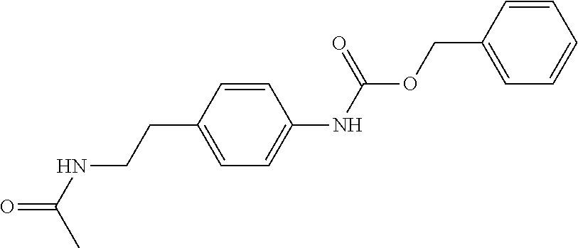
C1=CC(CCNC(=O)C)=CC=C1NC(OCC1=CC=CC=C1)=O
